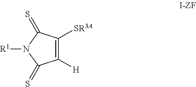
C1([H])=C([SR3A])C(=S)N([R1])C1=S
